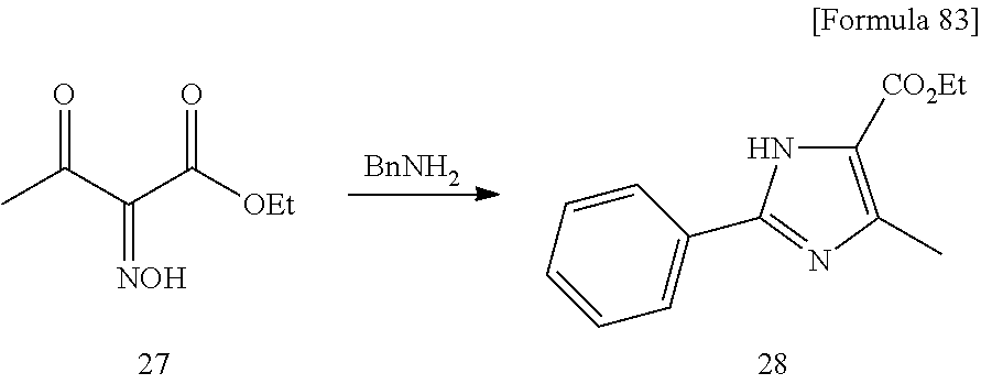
CC(C(C([OEt])=O)=[NOH])=O.[BnNH2].C1=CC=CC=C1C1=NC(C)=C([CO2Et])N1
